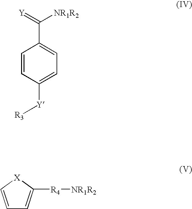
C1=CC([Y][R3])=CC=C1C(=[Y])[NR1R2].C1=C[X]C([R4][NR1R2])=C1
